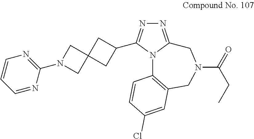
N1=C2N(C(C3CC4(C3)CN(C3=NC=CC=N3)C4)=N1)C1=C(CN(C(=O)CC)C2)C=C(Cl)C=C1
